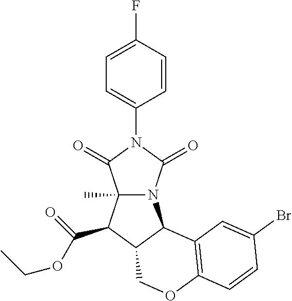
C1(F)=CC=C(N2C(=O)N3C(C)(C2=O)C(C(OCC)=O)C2C3C3=C(OC2)C=CC(Br)=C3)C=C1
